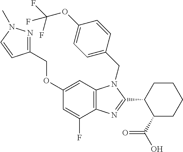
C1(OCC2=NN(C)C=C2)=CC2=C(C(F)=C1)N=C(C1C(C(O)=O)CCCC1)N2CC1=CC=C(OC(F)(F)F)C=C1
